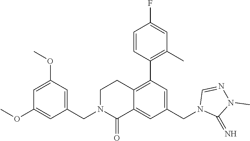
C1=C(OC)C=C(CN2CCC3=C(C4=C(C)C=C(F)C=C4)C=C(CN4C(=N)N(C)N=C4)C=C3C2=O)C=C1OC
